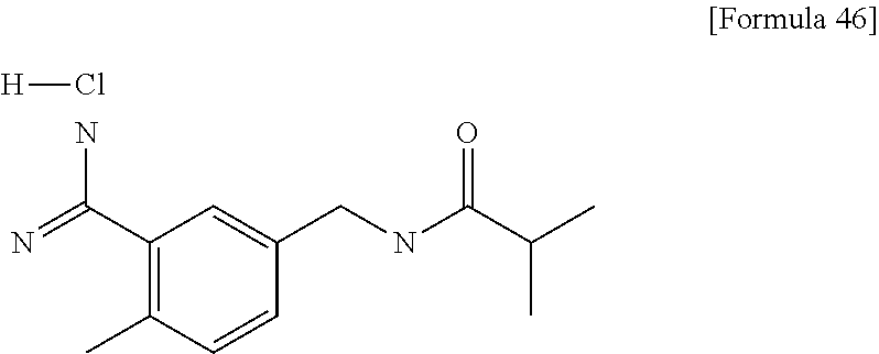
C1(C(=N)N)=C(C)C=CC(CNC(C(C)C)=O)=C1.[H]Cl
